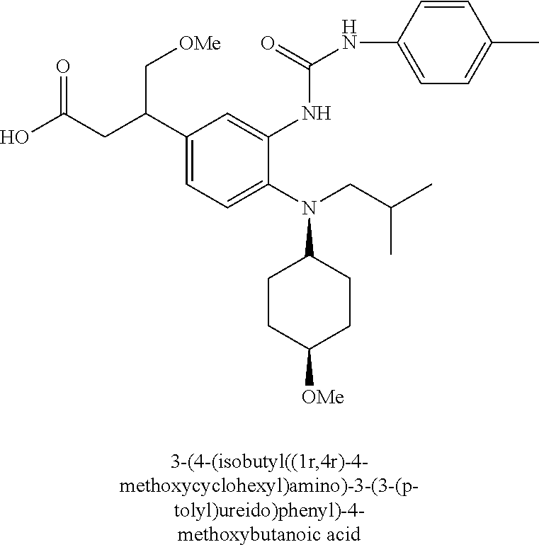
OC(CC(C1=CC=C(N(CC(C)C)C2CCC([OMe])CC2)C(NC(NC2=CC=C(C)C=C2)=O)=C1)C[OMe])=O
